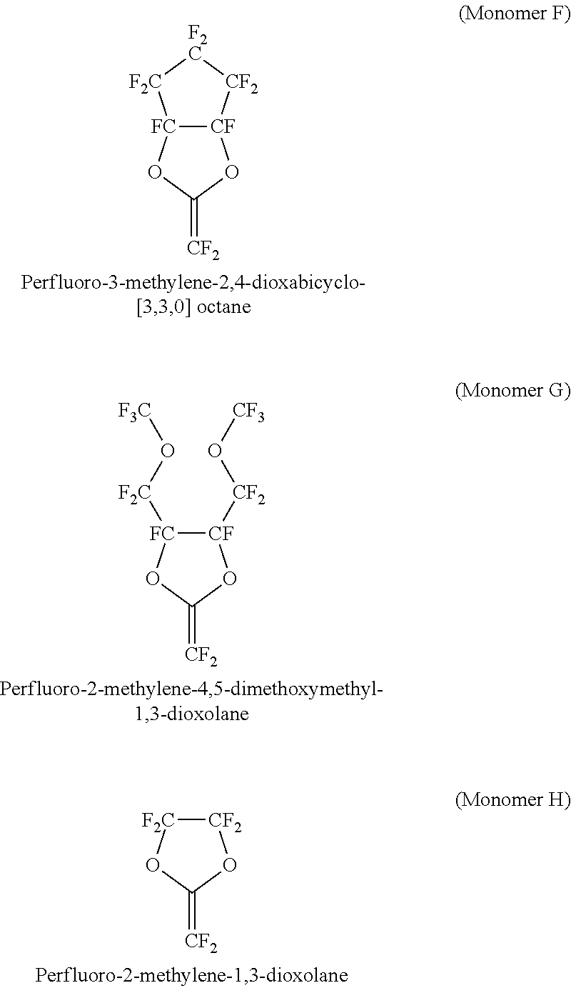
[FC]12[CF]([CF2][F2C][F2C]1)OC(=[CF2])O2.[FC]1([F2C]O[F3C])[CF]([CF2]O[CF3])OC(=[CF2])O1.[F2C]1[CF2]OC(=[CF2])O1
